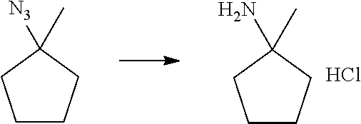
C1CCC(C)(N)C1.Cl.C1CCC(C)([N3])C1
